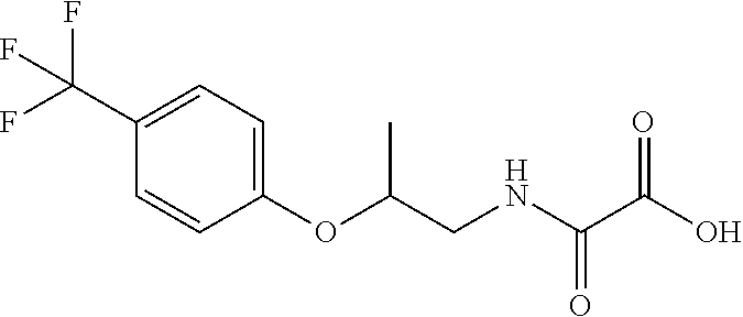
C1=CC(C(F)(F)F)=CC=C1OC(CNC(C(O)=O)=O)C
